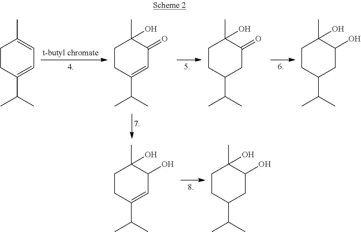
C1CC(C(C)C)=CC=C1C.C1CC(C(C)C)=CC(=O)C1(C)O.C1CC(C(C)C)CC(=O)C1(C)O.C1CC(C(C)C)CC(O)C1(C)O.C1CC(C(C)C)=CC(O)C1(C)O.C1CC(C(C)C)CC(O)C1(C)O
